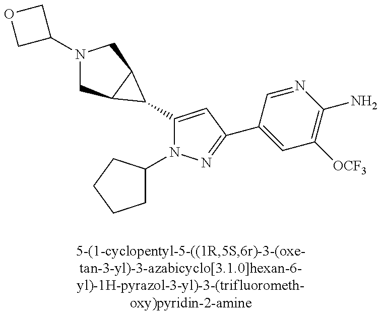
N1(C2COC2)CC2C(C1)C2C1=CC(C2=CC([OCF3])=C(N)N=C2)=NN1C1CCCC1
